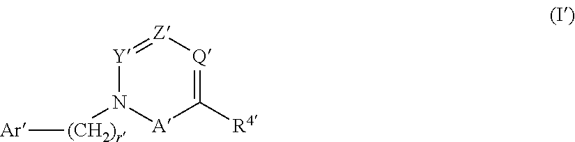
[Y]1=[Z][Q]=C([R4])[A]N1[(CH2)r][Ar]
